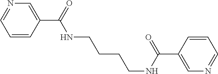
C1=CC(C(=O)NCCCCNC(C2=CN=CC=C2)=O)=CN=C1
